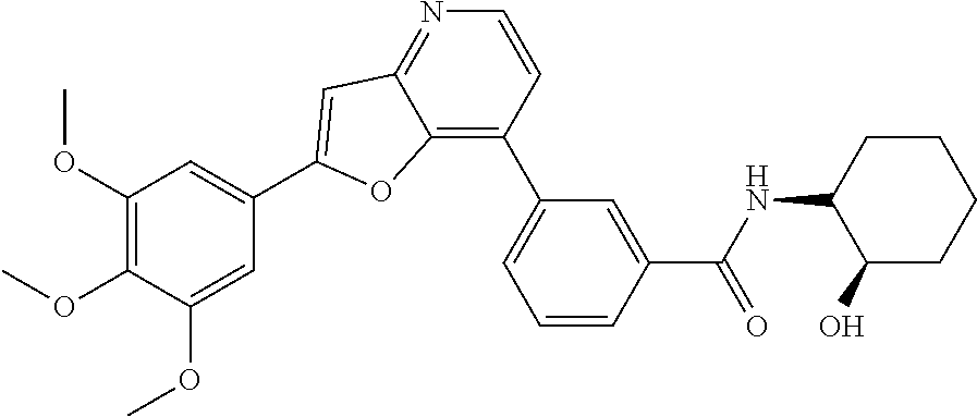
C1(OC)=CC(C2=CC3=NC=CC(C4=CC=CC(C(NC5C(O)CCCC5)=O)=C4)=C3O2)=CC(OC)=C1OC
